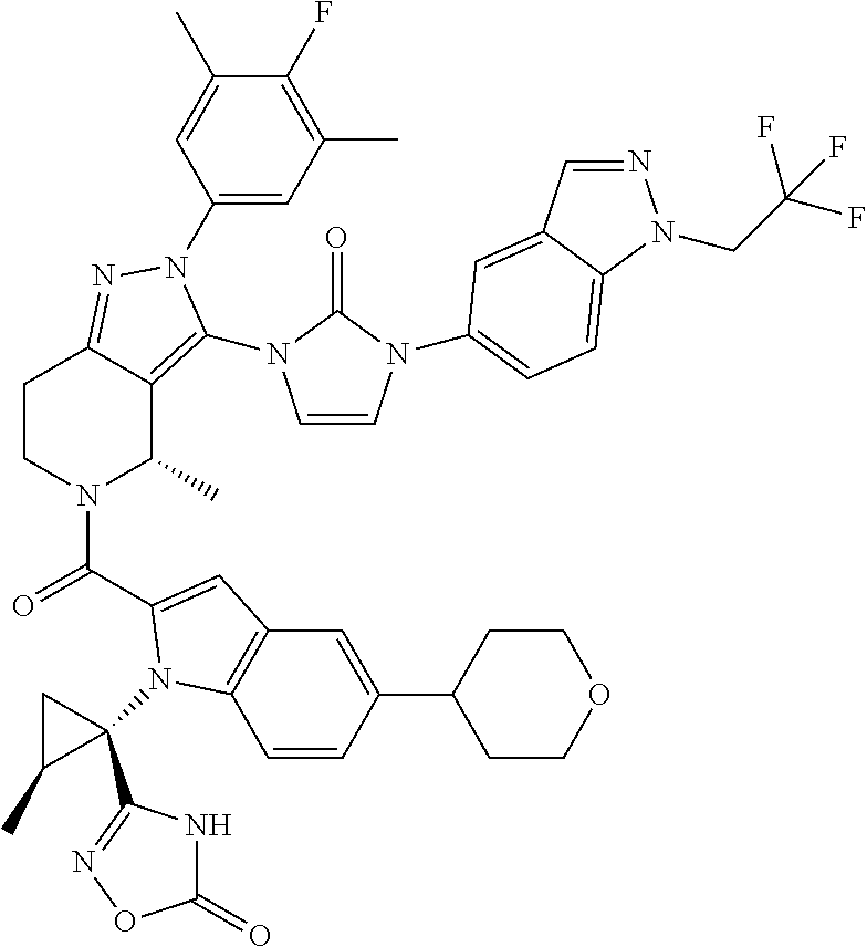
C1(N2C(N3C=CN(C4=CC=C5C(=C4)C=NN5CC(F)(F)F)C3=O)=C3C(C)N(C(=O)C4=CC5=C(C=CC(C6CCOCC6)=C5)N4C4(C5=NOC(=O)N5)CC4C)CCC3=N2)=CC(C)=C(F)C(C)=C1
